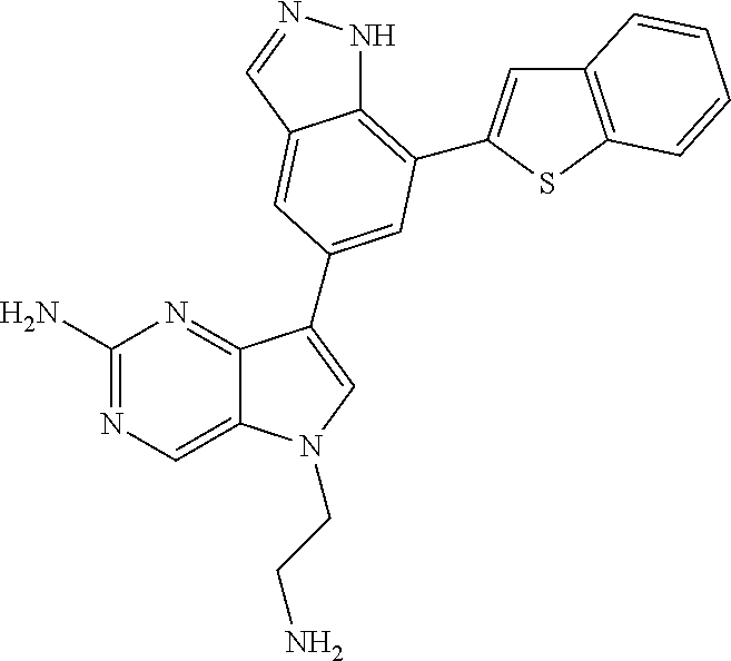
C1(N)=NC=C2C(=N1)C(C1=CC(C3=CC4=C(S3)C=CC=C4)=C3NN=CC3=C1)=CN2CCN
